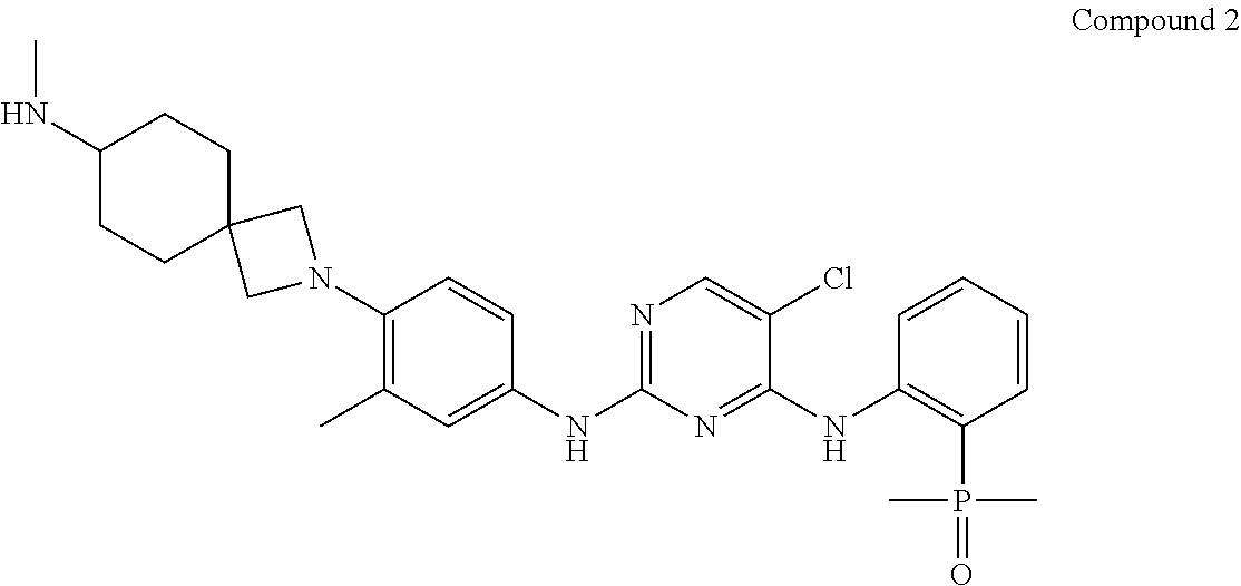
C1=CC=CC(P(C)(C)=O)=C1NC1=NC(NC2=CC(C)=C(N3CC4(C3)CCC(NC)CC4)C=C2)=NC=C1Cl
